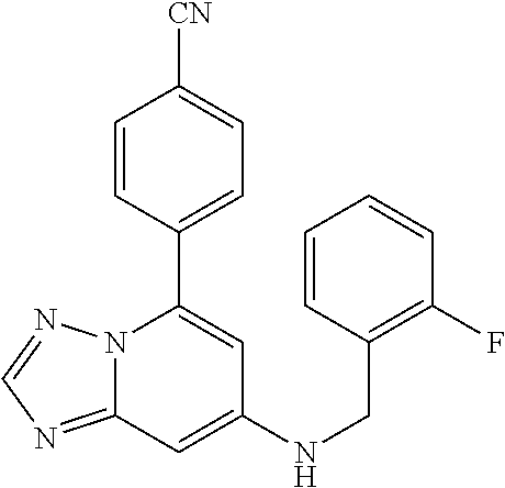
C12=NC=NN1C(C1=CC=C([CN])C=C1)=CC(NCC1=C(F)C=CC=C1)=C2
